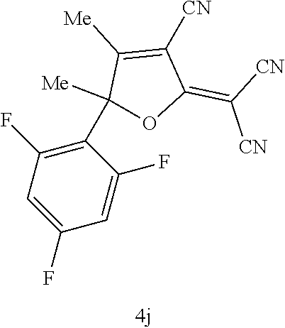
C1(C2([Me])OC(=C([CN])[CN])C([CN])=C2[Me])=C(F)C=C(F)C=C1F
